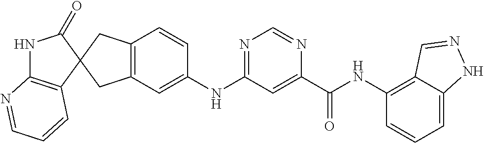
N1C2=C(C=CC=N2)C2(C1=O)CC1=C(C2)C=C(NC2=NC=NC(C(=O)[HN]C3=C4C(=CC=C3)NN=C4)=C2)C=C1
